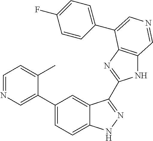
C1(C2=CN=CC=C2C)=CC=C2C(=C1)C(C1=NC3=C(N1)C=NC=C3C1=CC=C(F)C=C1)=NN2
